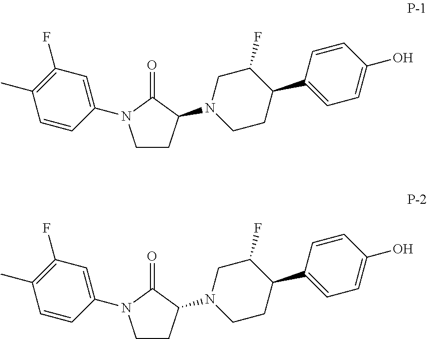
C1CC(N2CCC(C3=CC=C(O)C=C3)C(F)C2)C(=O)N1C1=CC(F)=C(C)C=C1.C1CC(N2CCC(C3=CC=C(O)C=C3)C(F)C2)C(=O)N1C1=CC(F)=C(C)C=C1
